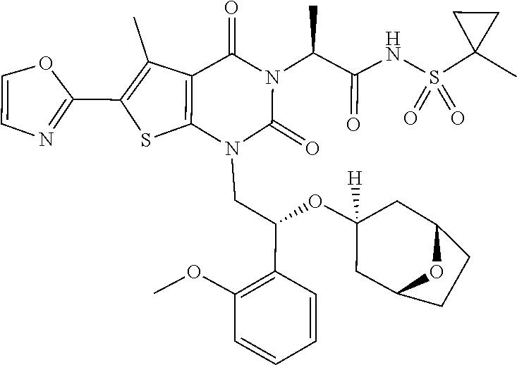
COC1=C(C(OC2([H])CC3CCC(C2)O3)CN2C(=O)N(C(C(=O)NS(=O)(=O)C3(C)CC3)C)C(=O)C3=C2SC(C2=NC=CO2)=C3C)C=CC=C1
